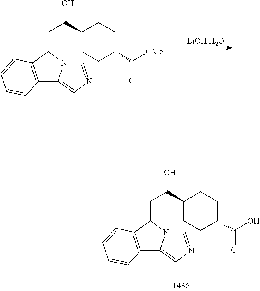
[LiOH H2O].C12=C(C(CC(O)C3CCC(C([OMe])=O)CC3)N3C1=CN=C3)C=CC=C2.C12=C(C(CC(O)C3CCC(C(O)=O)CC3)N3C1=CN=C3)C=CC=C2
